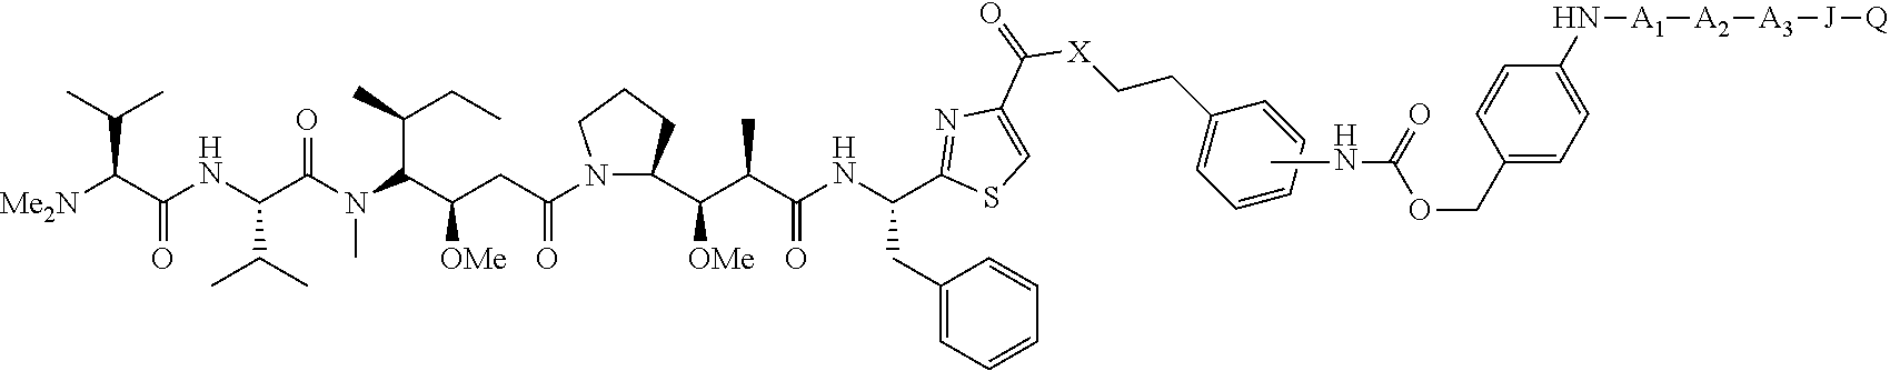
[Me2N]C(C(NC(C(N(C(C(CC(=O)N1CCCC1C(C(C(NC(CC1=CC=CC=C1)C1=NC(C(=O)[X]CCC2=CC=CC=C2)=CS1)=O)C)[OMe])[OMe])C(C)CC)C)=O)C(C)C)=O)C(C)C.C(=O)(OCC1=CC=C(N[A1][A2][A3][J][Q])C=C1)NC
